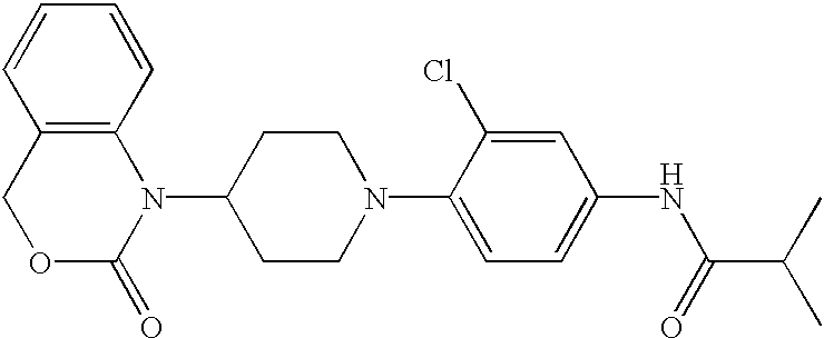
C12=C(C=CC=C1)N(C1CCN(C3=CC=C(NC(C(C)C)=O)C=C3Cl)CC1)C(=O)OC2
